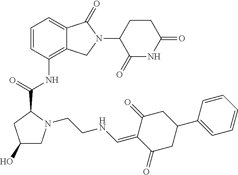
C1=CC(NC(C2CC(O)CN2CCNC=C2C(=O)CC(C3=CC=CC=C3)CC2=O)=O)=C2C(=C1)C(=O)N(C1CCC(=O)NC1=O)C2
